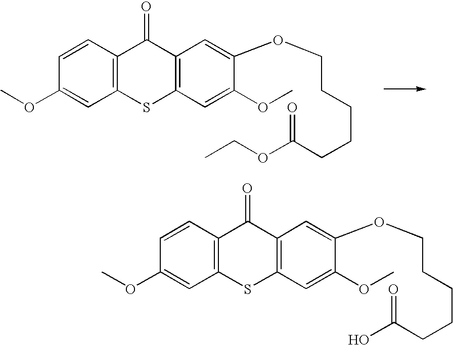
C12=C(C=CC(OC)=C1)C(=O)C1=C(S2)C=C(OC)C(OCCCCCC(OCC)=O)=C1.C12=C(C=CC(OC)=C1)C(=O)C1=C(S2)C=C(OC)C(OCCCCCC(O)=O)=C1
